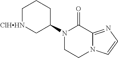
C1[ClHHN]CC(N2CCN3C(=NC=C3)C2=O)CC1
